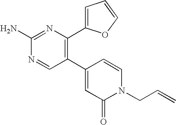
C1(C2=C(C3=CC=CO3)N=C(N)N=C2)=CC(=O)N(CC=C)C=C1
